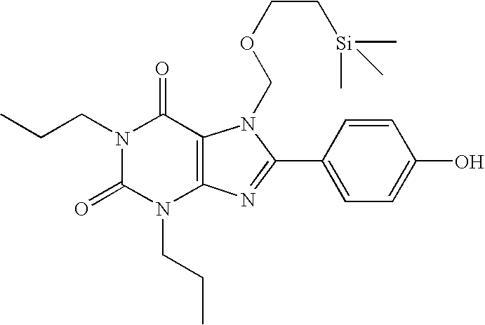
N1(CCC)C(=O)N(CCC)C2=C(C1=O)N(COCC[Si](C)(C)C)C(C1=CC=C(O)C=C1)=N2
